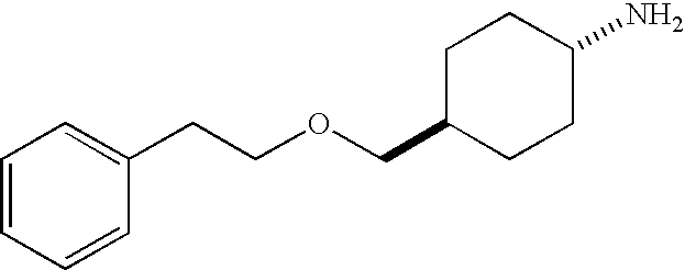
C1C(COCCC2=CC=CC=C2)CCC(N)C1
